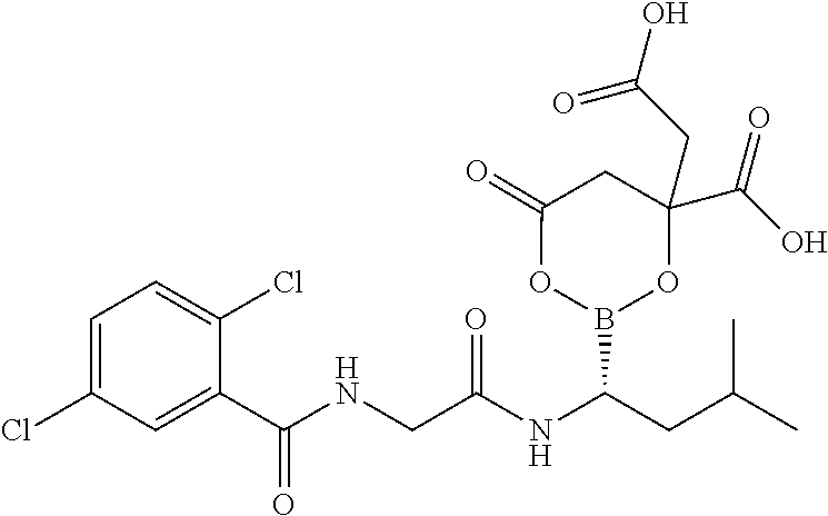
C1=C(Cl)C=C(C(NCC(NC(CC(C)C)B2OC(=O)CC(C(O)=O)(CC(O)=O)O2)=O)=O)C(Cl)=C1
